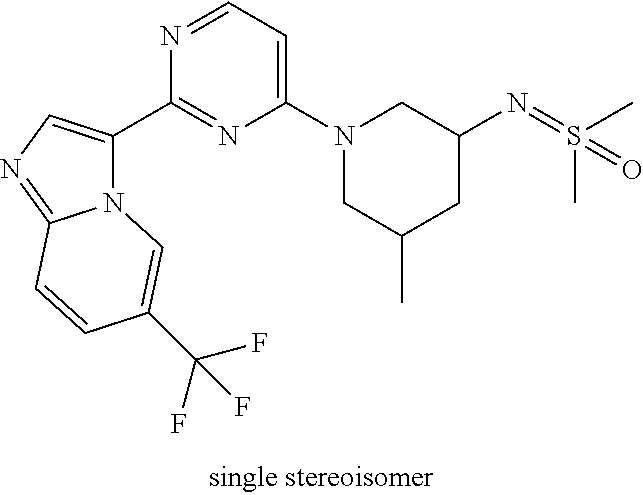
N12C(C3=NC(N4CC(C)CC(N=S(=O)(C)C)C4)=CC=N3)=CN=C1C=CC(C(F)(F)F)=C2
